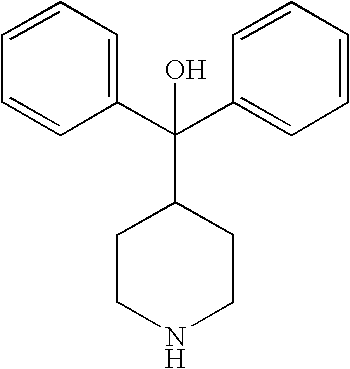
C1(C(C2=CC=CC=C2)(C2CCNCC2)O)=CC=CC=C1
